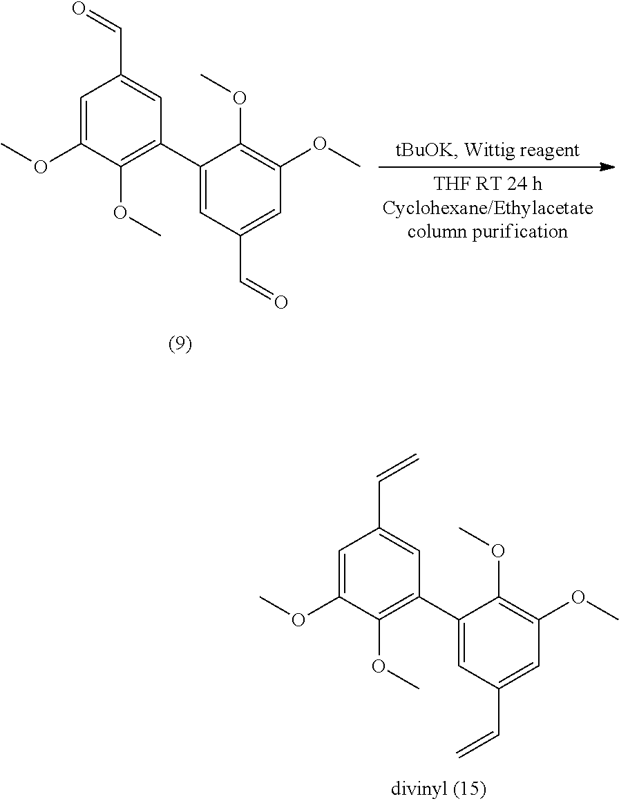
C1=C(OC)C(OC)=C(C2=CC(C=C)=CC(OC)=C2OC)C=C1C=C.C1=C(OC)C(OC)=C(C2=CC(C=O)=CC(OC)=C2OC)C=C1C=O
